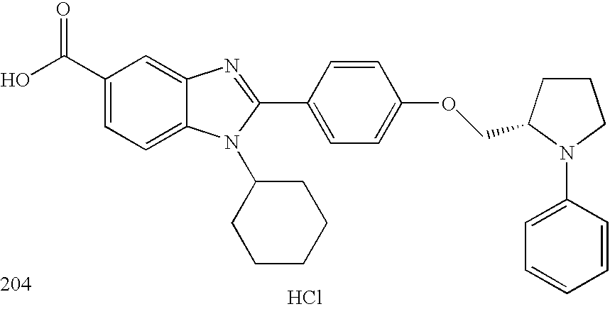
OC(C1=CC=C2C(=C1)N=C(C1=CC=C(OCC3CCCN3C3=CC=CC=C3)C=C1)N2C1CCCCC1)=O.Cl
